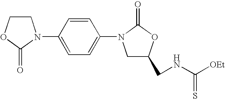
C1COC(=O)N1C1=CC=C(N2CC(CNC([OEt])=S)OC2=O)C=C1
